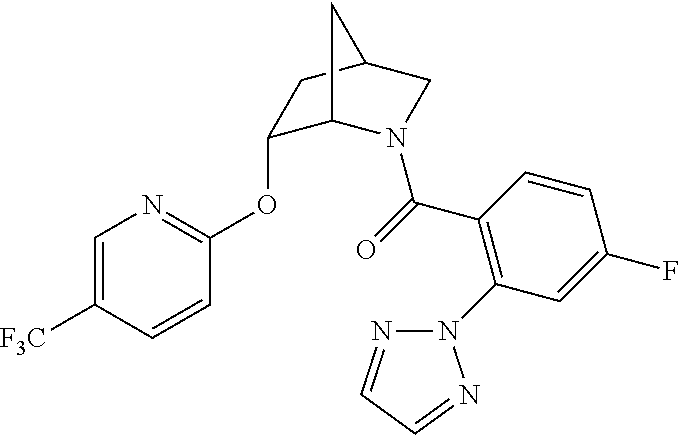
C1=C([F3C])C=CC(OC2C3N(C(=O)C4=C(N5N=CC=N5)C=C(F)C=C4)CC(C2)C3)=N1
